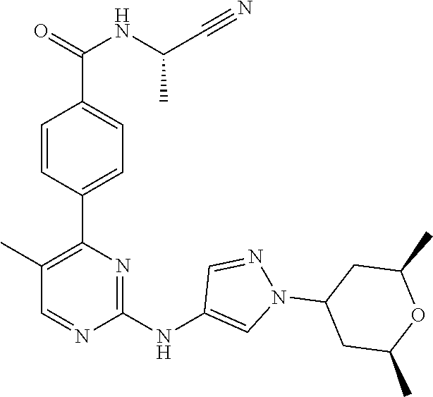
C1(C2=C(C)C=NC(NC3=CN(C4CC(C)OC(C)C4)N=C3)=N2)=CC=C(C(NC(C#N)C)=O)C=C1
